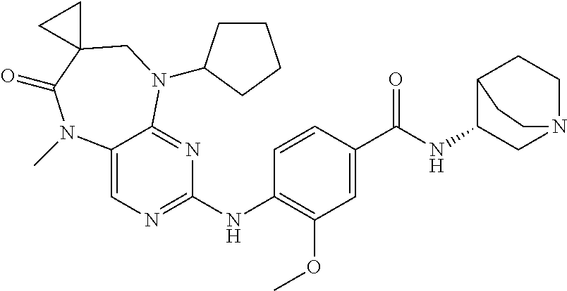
C1=CC(NC2=NC=C3C(=N2)N(C2CCCC2)CC2(C(=O)N3C)CC2)=C(OC)C=C1C(NC1CN2CCC1CC2)=O
